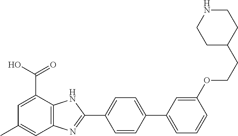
C1=CC(C2=CC=CC(OCCC3CCNCC3)=C2)=CC=C1C1=NC2=C(N1)C(C(O)=O)=CC(C)=C2
